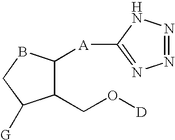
C1(CO[D])C([A]C2=NN=NN2)BCC1[G]
